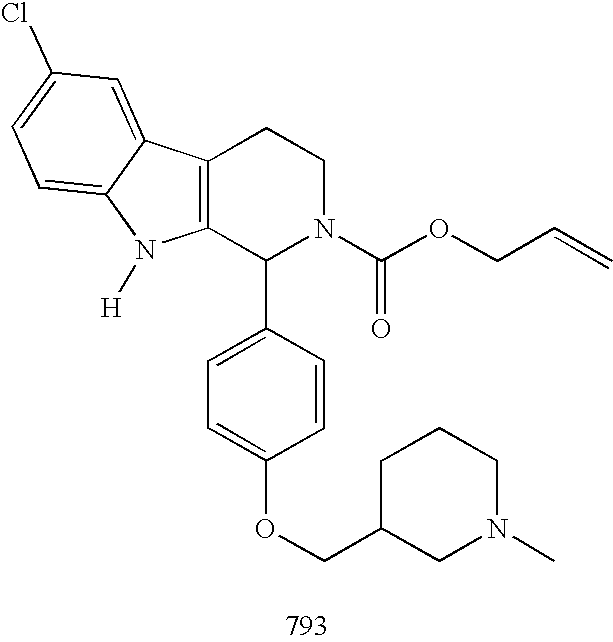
C12=C(C(C3=CC=C(OCC4CN(C)CCC4)C=C3)N(C(OCC=C)=O)CC1)N([H])C1=CC=C(Cl)C=C21
